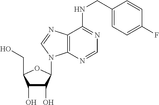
C1(O)C(O)C(N2C3=C(C(NCC4=CC=C(F)C=C4)=NC=N3)N=C2)OC1CO
